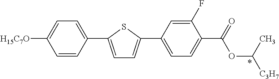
C1=CC(C2=CC=C(C3=CC=C(C(=O)OC(C)[C3H7])C(F)=C3)S2)=CC=C1[H15C7O]
